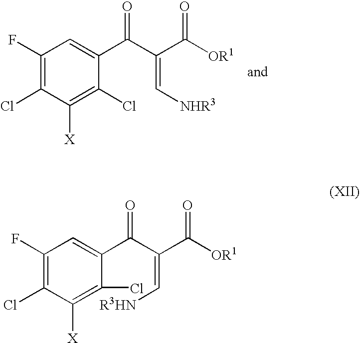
C1(F)=C(Cl)C([X])=C(Cl)C(C(C(C([OR1])=O)=C[NHR3])=O)=C1.C1(F)=C(Cl)C([X])=C(Cl)C(C(C(C([OR1])=O)=C[R3HN])=O)=C1
